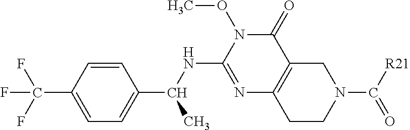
C1=CC(C(F)(F)F)=CC=C1C(NC1=NC2=C(C(=O)N1OC)CN(C([R21])=O)CC2)C
